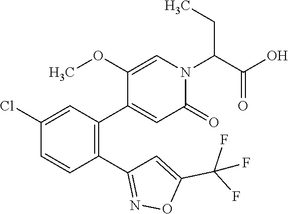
C1(C2=NOC(C(F)(F)F)=C2)=C(C2=CC(=O)N(C(C(O)=O)CC)C=C2OC)C=C(Cl)C=C1
